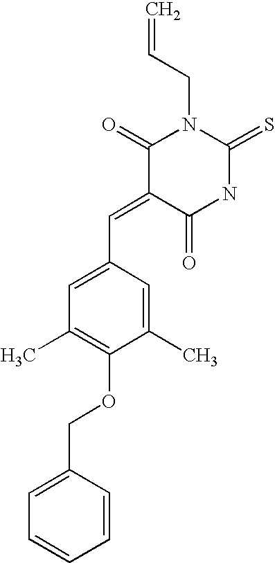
C=CCN1C(=O)C(=CC2=CC(C)=C(OCC3=CC=CC=C3)C(C)=C2)C(=O)NC1=S
